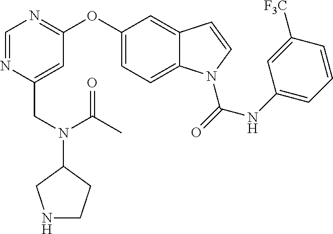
C1=NC(CN(C(C)=O)C2CNCC2)=CC(OC2=CC=C3C(=C2)C=CN3C(=O)NC2=CC=CC([F3C])=C2)=N1
